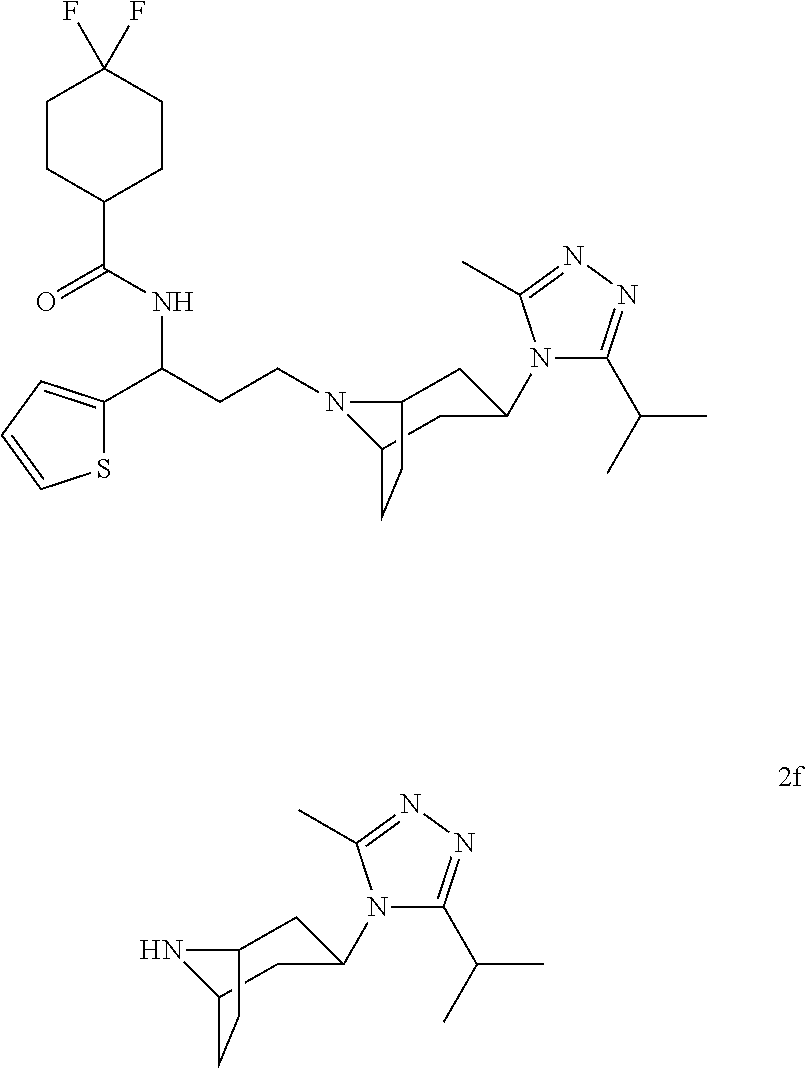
N1(CCC(C2=CC=CS2)NC(C2CCC(F)(F)CC2)=O)C2CC(N3C(C(C)C)=NN=C3C)CC1CC2.N1C2CC(N3C(C(C)C)=NN=C3C)CC1CC2
